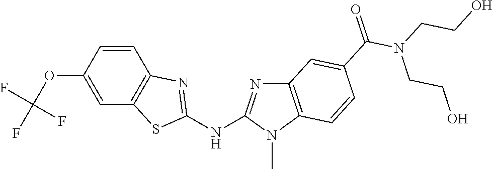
C1(OC(F)(F)F)=CC2=C(C=C1)N=C(NC1=NC3=C(N1C)C=CC(C(N(CCO)CCO)=O)=C3)S2
